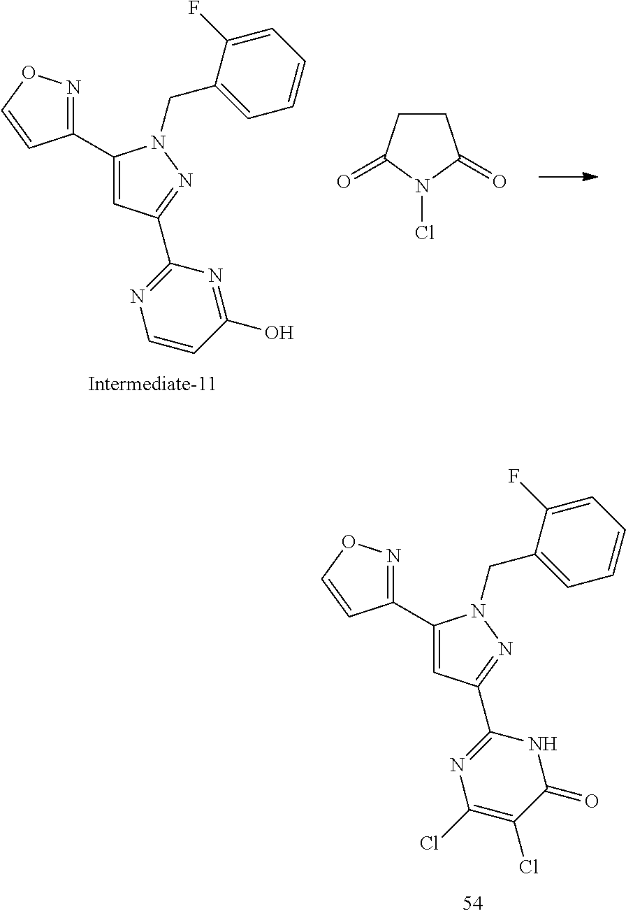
C1=CC=C(F)C(CN2C(C3=NOC=C3)=CC(C3=NC(Cl)=C(Cl)C(=O)N3)=N2)=C1.C1=CC=C(F)C(CN2C(C3=NOC=C3)=CC(C3=NC=CC(O)=N3)=N2)=C1.C1CC(=O)N(Cl)C1=O
